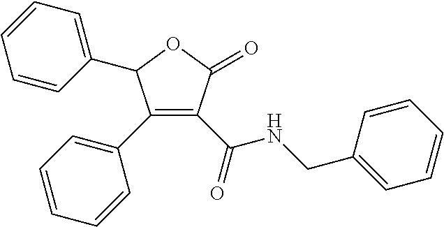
C1=CC(C2C(C3=CC=CC=C3)=C(C(=O)NCC3=CC=CC=C3)C(=O)O2)=CC=C1
